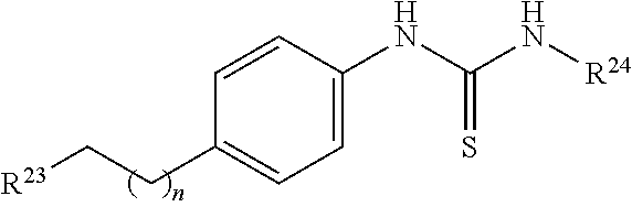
[R23]CCC1=CC=C(NC(N[R24])=S)C=C1
